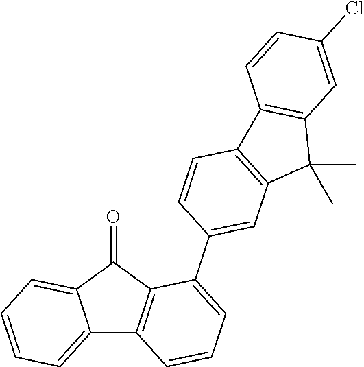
C12=CC=CC=C1C(=O)C1=C2C=CC=C1C1=CC2=C(C=C1)C1=C(C2(C)C)C=C(Cl)C=C1
